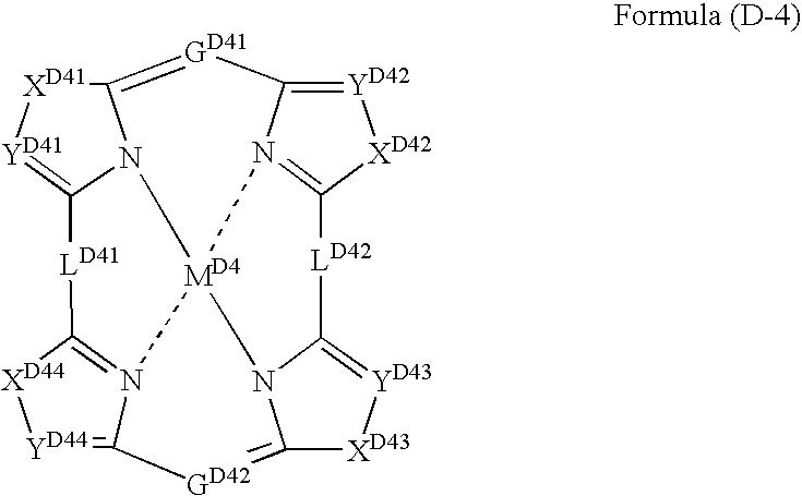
[LD41]1C2=N3[MD4]45N6C(=[GD41]C7=[YD42][XD42]C(=N47)[LD42]C4=[YD43][XD43]C(=[GD42]C3=[YD44][XD44]2)N54)[XD41][YD41]=C16
